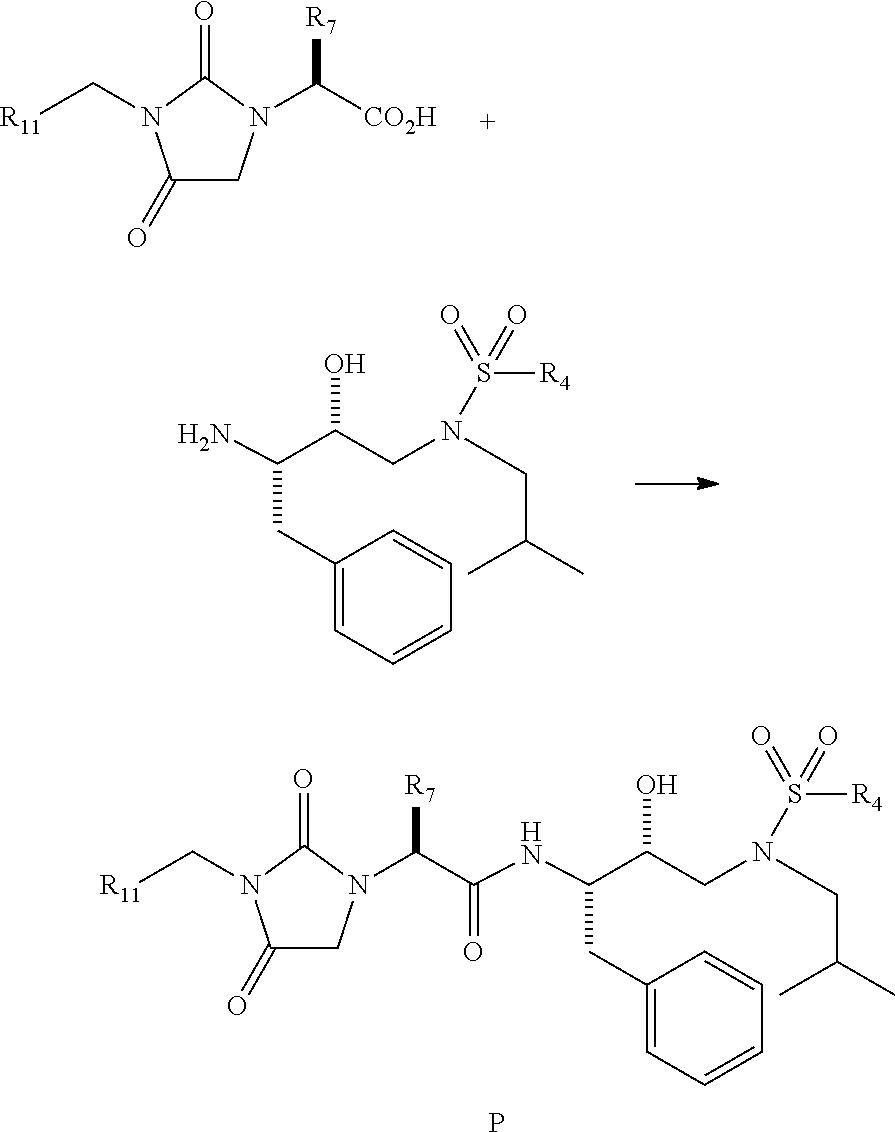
NC(C(CN(CC(C)C)S(=O)(=O)[R4])O)CC1=CC=CC=C1.C1(=O)CN(C([CO2H])[R7])C(=O)N1C[R11].C1(=O)CN(C(C(NC(C(CN(CC(C)C)S(=O)(=O)[R4])O)CC2=CC=CC=C2)=O)[R7])C(=O)N1C[R11].P
